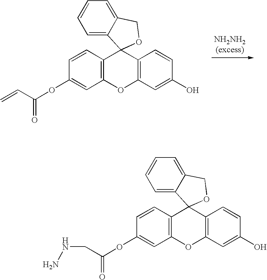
C12=C(OC3=C(C=CC(O)=C3)C13C1=CC=CC=C1CO3)C=C(OC(C=C)=O)C=C2.C12=C(OC3=C(C=CC(O)=C3)C13C1=CC=CC=C1CO3)C=C(OC(CNN)=O)C=C2
